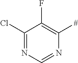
C1(Cl)=NC=NC([#])=C1F
